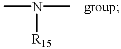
CN(C)[R15].[group]
